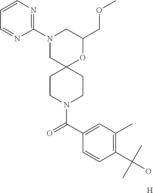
[H].C1(COC)OC2(CN(C3=NC=CC=N3)C1)CCN(C(C1=CC(C)=C(C(C)(C)O)C=C1)=O)CC2
